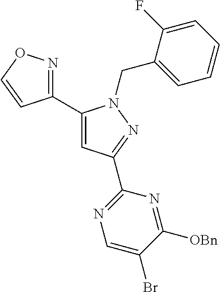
C1(C2=CC(C3=NC=C(Br)C([OBn])=N3)=NN2CC2=CC=CC=C2F)=NOC=C1
